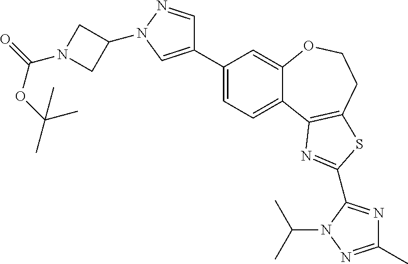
C1(C2=CN(C3CN(C(=O)OC(C)(C)C)C3)N=C2)=CC=C2C(=C1)OCCC1=C2N=C(C2=NC(C)=NN2C(C)C)S1
